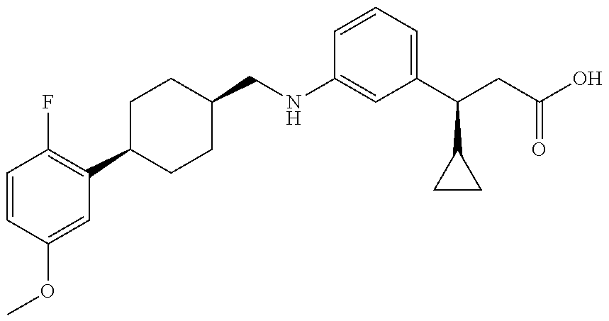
C1=CC(OC)=CC(C2CCC(CNC3=CC(C(CC(O)=O)C4CC4)=CC=C3)CC2)=C1F
